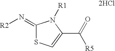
C1(=N[R2])SC=C(C(=O)[R5])N1[R1].[2HCl]
